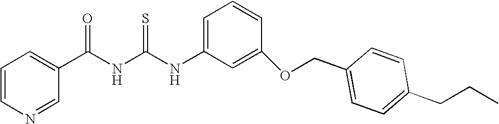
C(NC(NC1=CC=CC(OCC2=CC=C(CCC)C=C2)=C1)=S)(=O)C1=CC=CN=C1
